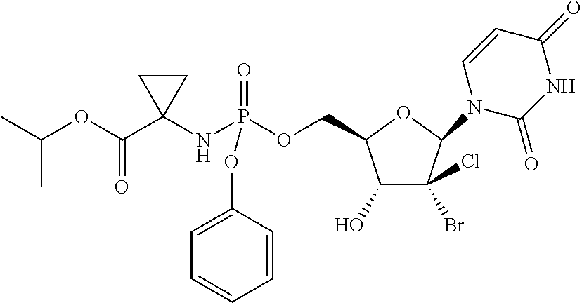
C1(O)C(Br)(Cl)C(N2C(=O)NC(=O)C=C2)OC1COP(NC1(C(OC(C)C)=O)CC1)(=O)OC1=CC=CC=C1
